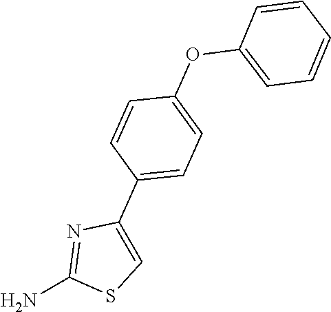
NC1=NC(C2=CC=C(OC3=CC=CC=C3)C=C2)=CS1
